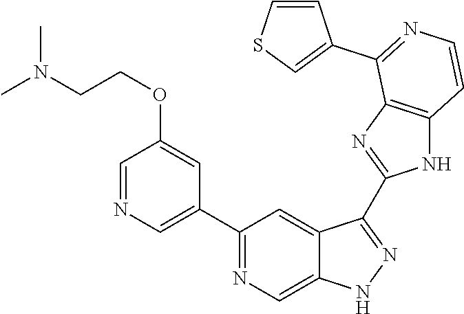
C1(C2=NC=C3C(=C2)C(C2=NC4=C(N2)C=CN=C4C2=CSC=C2)=NN3)=CN=CC(OCCN(C)C)=C1
